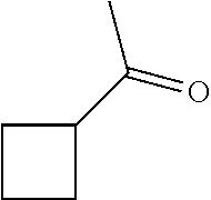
C1CC(C(=O)C)C1
